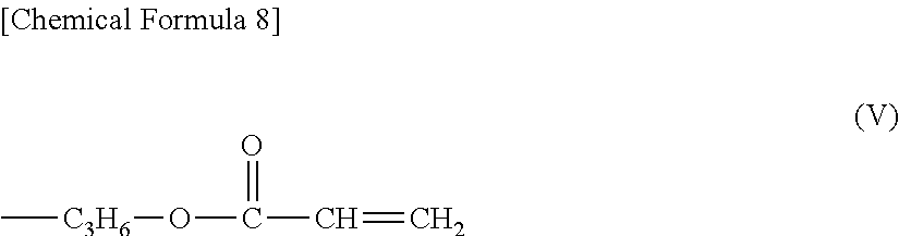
C[C3H6]OC(=O)C=C
